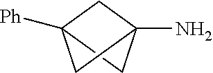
C1C2(N)CC1([Ph])C2
